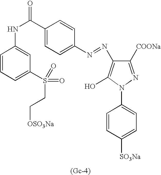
C1(C(NC2=CC(S(CC[OSO3Na])(=O)=O)=CC=C2)=O)=CC=C(N=NC2=C(O)N(C3=CC=C([SO3Na])C=C3)N=C2[COONa])C=C1.[(Gc-4)]
